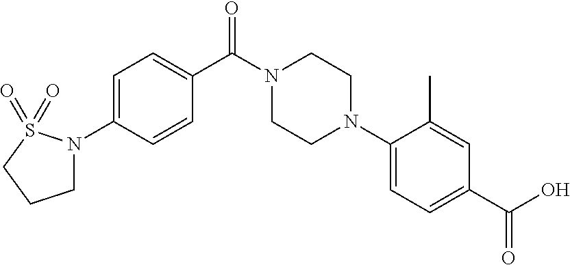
C1=C(N2CCCS2(=O)=O)C=CC(C(N2CCN(C3=CC=C(C(O)=O)C=C3C)CC2)=O)=C1
